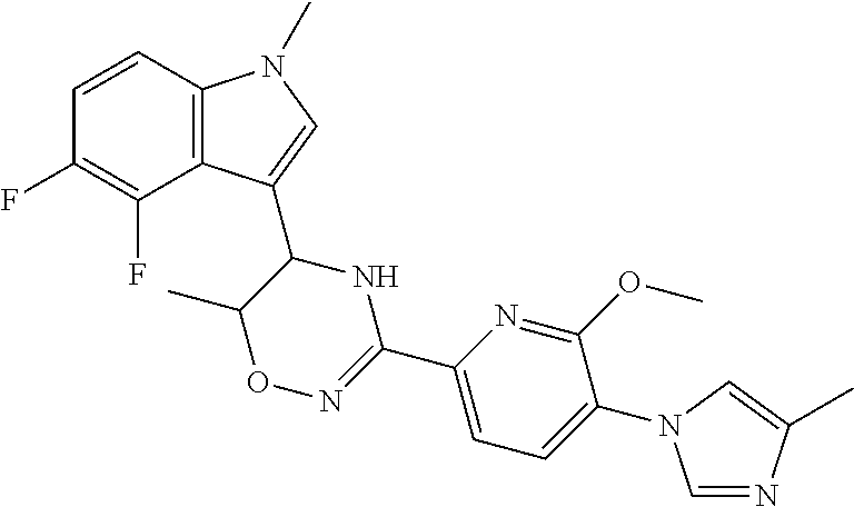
C1=CC2=C(C(C3C(C)ON=C(C4=CC=C(N5C=NC(C)=C5)C(OC)=N4)N3)=CN2C)C(F)=C1F
